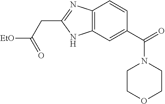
C12=C(C=C(C(=O)N3CCOCC3)C=C1)NC(CC([EtO])=O)=N2
